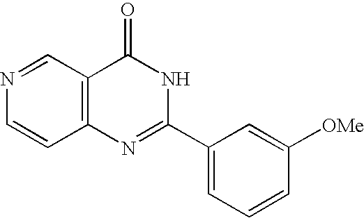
C1=CN=CC2=C1N=C(C1=CC=CC([OMe])=C1)NC2=O
